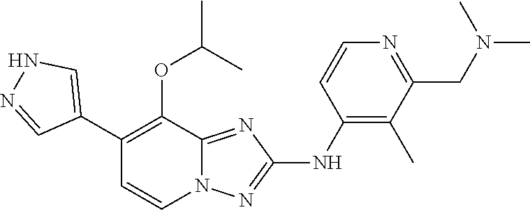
N1C=C(C2=C(OC(C)C)C3=NC(NC4=C(C)C(CN(C)C)=NC=C4)=NN3C=C2)C=N1
